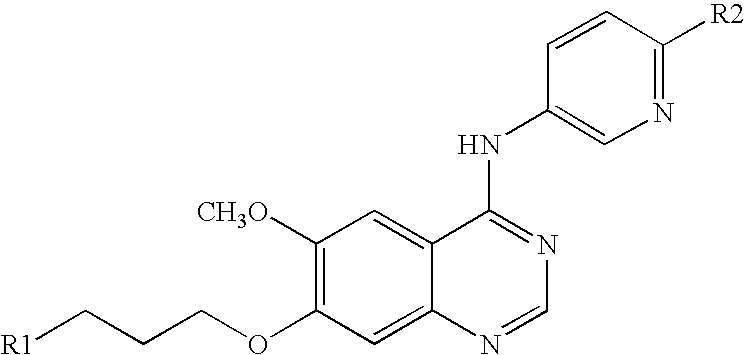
[R1]CCCOC1=C([CH3O])C=C2C(=C1)N=CN=C2NC1=CN=C([R2])C=C1
